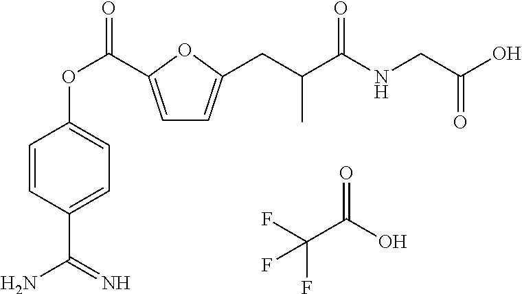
C1=C(C(OC2=CC=C(C(=N)N)C=C2)=O)OC(CC(C(NCC(O)=O)=O)C)=C1.FC(C(O)=O)(F)F
